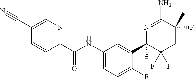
C1=C(C#N)C=CC(C(NC2=CC=C(F)C(C3(C)C(F)(F)CC(F)(C)C(N)=N3)=C2)=O)=N1
